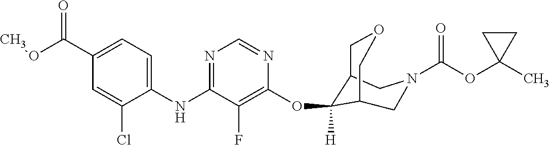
C1(NC2=NC=NC(OC3([H])C4COCC3CN(C(OC3(C)CC3)=O)C4)=C2F)=CC=C(C(OC)=O)C=C1Cl
